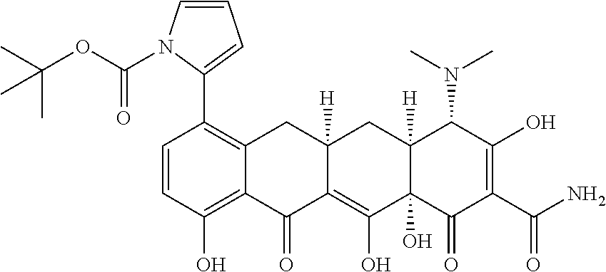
C1=CC(O)=C2C(=C1C1=CC=CN1C(OC(C)(C)C)=O)CC1([H])C(=C(O)C3(O)C([H])(C1)C(N(C)C)C(O)=C(C(N)=O)C3=O)C2=O
